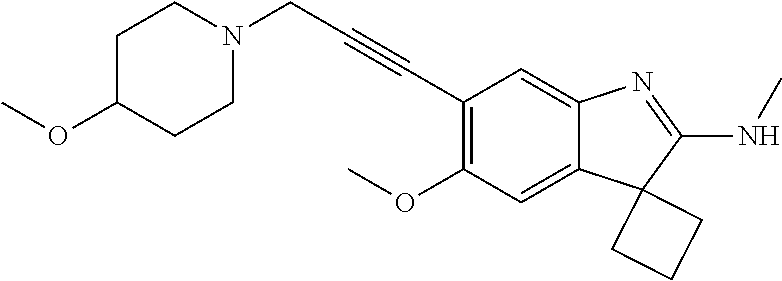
C12=CC(OC)=C(C#CCN3CCC(OC)CC3)C=C1N=C(NC)C21CCC1
